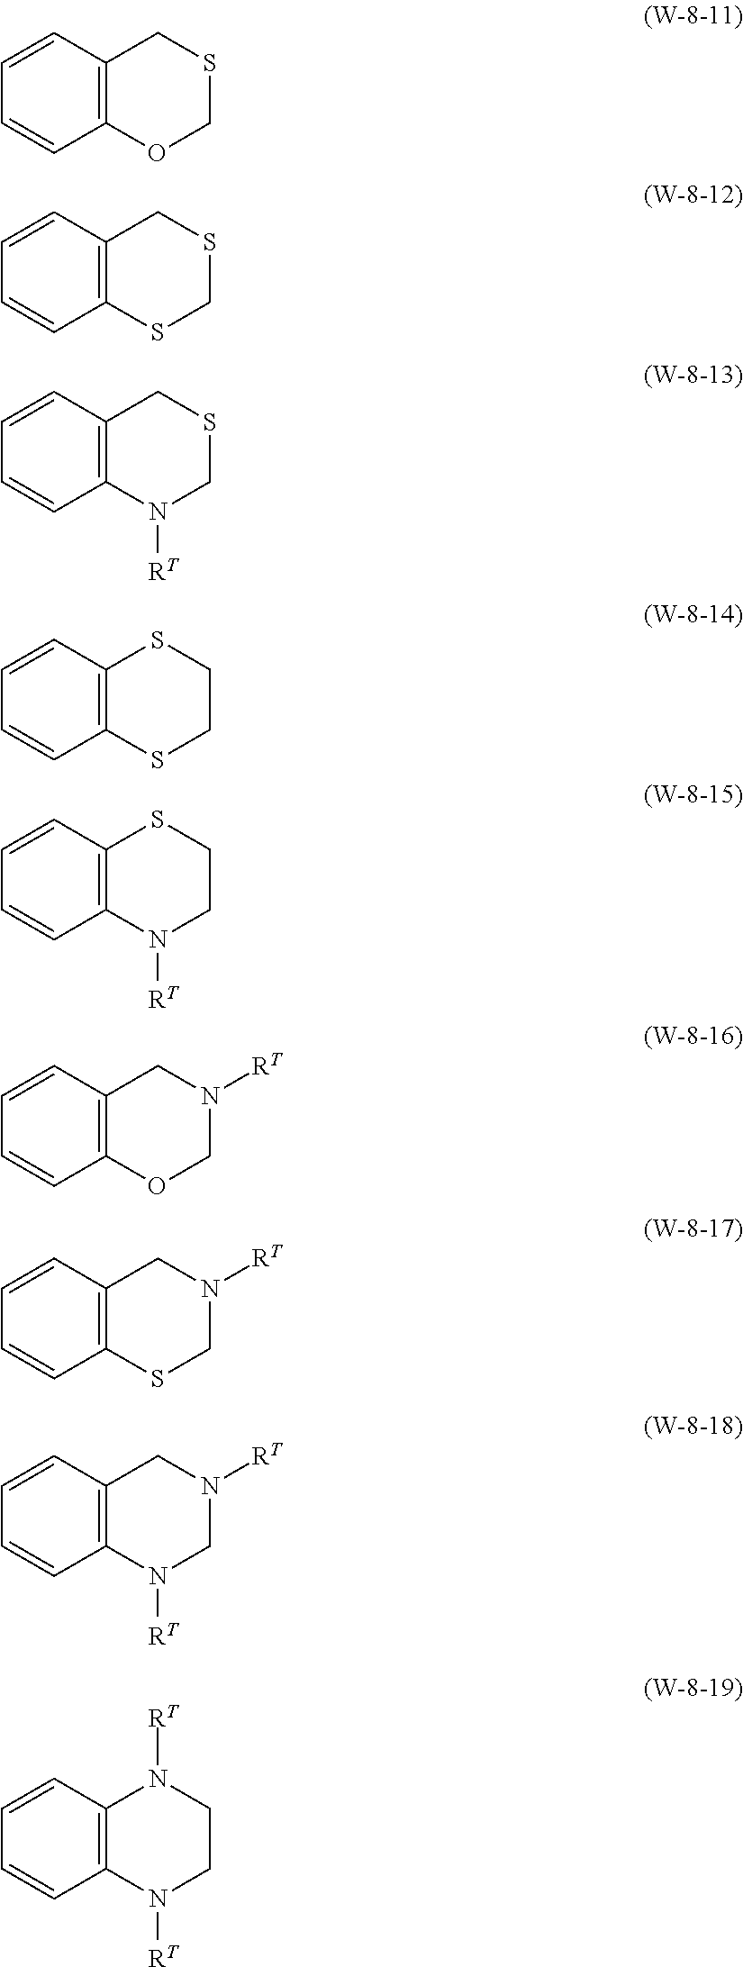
C12=C(C=CC=C1)CSCO2.C12=C(C=CC=C1)CSCS2.C12=C(C=CC=C1)CSCN2[RT].C12=C(C=CC=C1)SCCS2.C12=C(C=CC=C1)SCCN2[RT].C12=C(C=CC=C1)CN([RT])CO2.C12=C(C=CC=C1)CN([RT])CS2.C12=C(C=CC=C1)CN([RT])CN2[RT].C12=C(C=CC=C1)N([RT])CCN2[RT]
